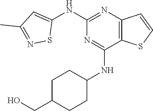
C1(NC2=CC(C)=NS2)=NC2=C(C(NC3CCC(CO)CC3)=N1)SC=C2
